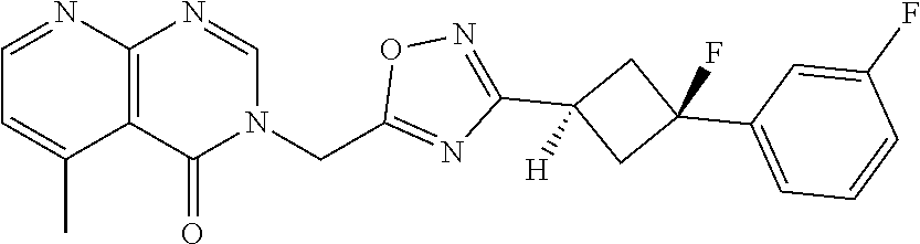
C12=C(N=CN(CC3=NC(C4([H])CC(C5=CC=CC(F)=C5)(F)C4)=NO3)C1=O)N=CC=C2C
